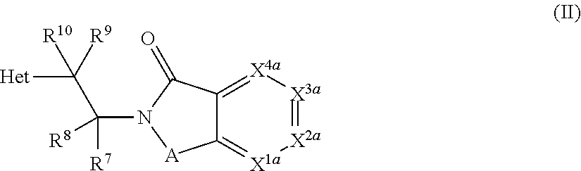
C12=[X1a][X2a]=[X3a][X4a]=C1C(=O)N(C(C([Het])([R10])[R9])([R7])[R8])[A]2
